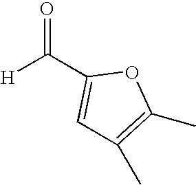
C1=C(C([H])=O)OC(C)=C1C
